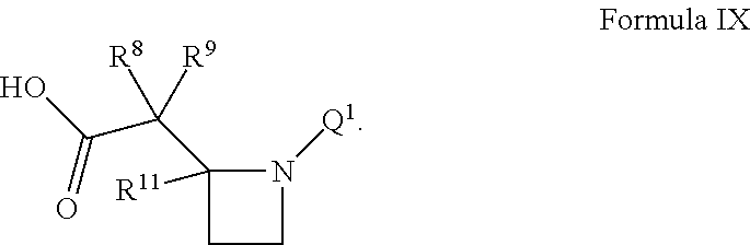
C1CN([Q1])C1([R11])C([R9])(C(O)=O)[R8]
